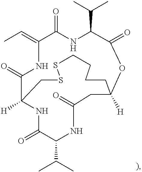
CC=C1C(=O)NC(C(C)C)C(=O)OC2([H])CC(=O)NC(C(C)C)C(=O)NC([H])(C(=O)N1)CSSCCCC2
